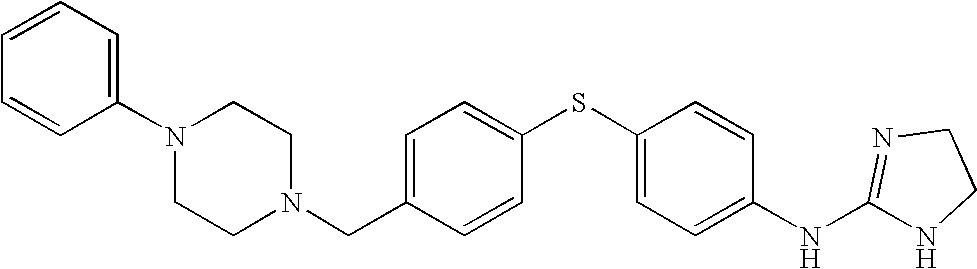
C1=C(CN2CCN(C3=CC=CC=C3)CC2)C=CC(SC2=CC=C(NC3=NCCN3)C=C2)=C1
